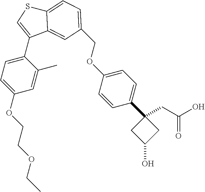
C1(C2=CC=C(OCCOCC)C=C2C)=CSC2=CC=C(COC3=CC=C(C4(CC(O)=O)CC(O)C4)C=C3)C=C12
